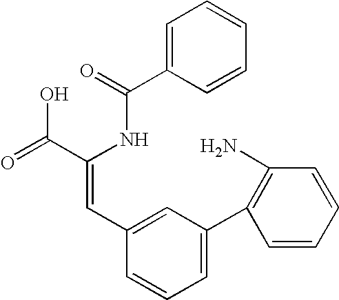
C1=C(C(=O)NC(C(=O)O)=CC2=CC(C3=C(N)C=CC=C3)=CC=C2)C=CC=C1
